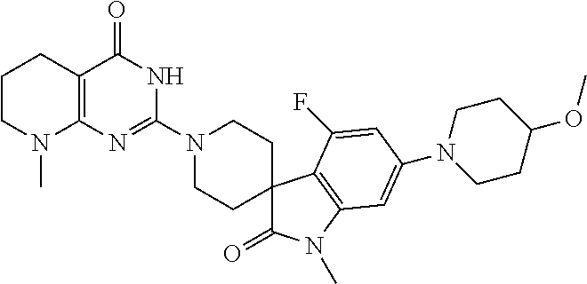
C1CN(C)C2=C(C1)C(=O)NC(N1CCC3(CC1)C(=O)N(C)C1=C3C(F)=CC(N3CCC(OC)CC3)=C1)=N2
